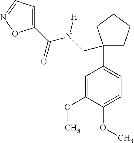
O(C1=CC=C(C2(CN(C(=O)C3=CC=NO3)[H])CCCC2)C=C1OC)C
